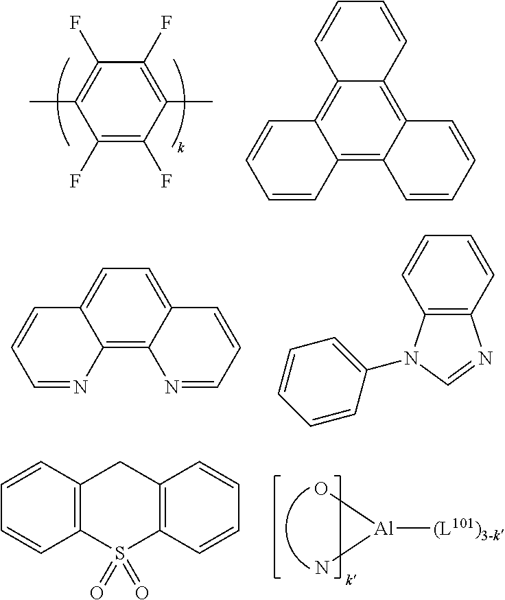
C1(F)=C(C)C(F)=C(F)C(C)=C1F.C12=C3C(=C4C(=C1C=CC=C2)C=CC=C4)C=CC=C3.C1=C2C(=C3C(=C1)C=CC=N3)N=CC=C2.C1=CC2=C(C=C1)N=CN2C1=CC=CC=C1.[Al]([(L101)3-k])(O)N.C12=C(C=CC=C1)S(=O)(=O)C1=C(C2)C=CC=C1
